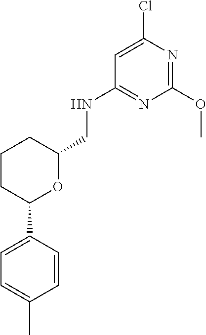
C1=CC(C2OC(CNC3=NC(OC)=NC(Cl)=C3)CCC2)=CC=C1C
